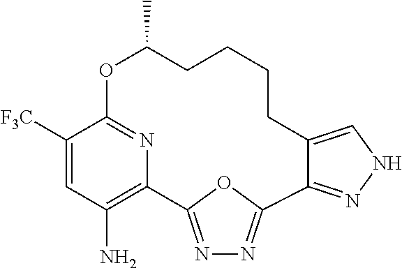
C1([F3C])=CC(N)=C2N=C1OC(C)CCCCC1=CNN=C1C1=NN=C2O1
